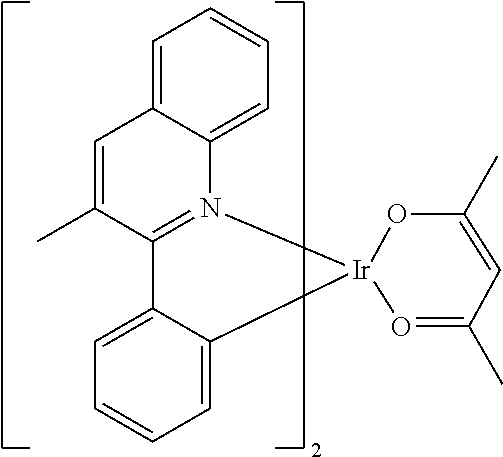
C1=C2C(=CC=C1)N1=C(C(C)=C2)C2=CC=CC=C2[Ir]12O=C(C)C=C(C)O2
